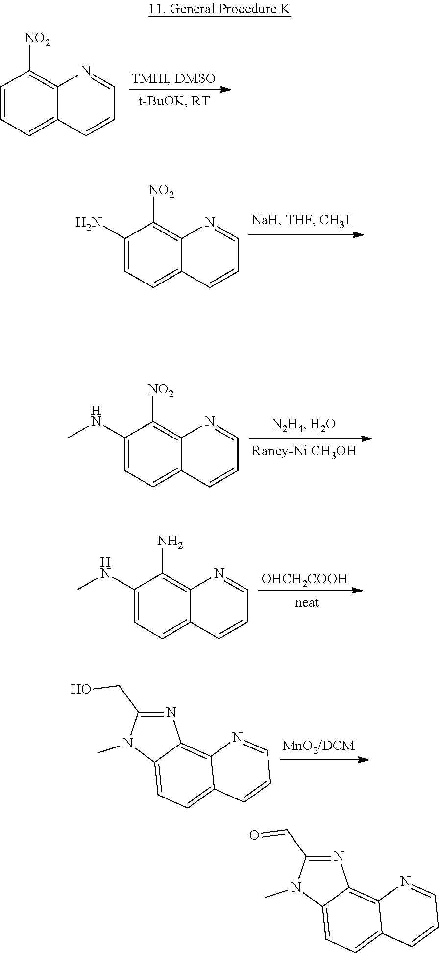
C1=CC=C2C(=C1[NO2])N=CC=C2.C1(N)=CC=C2C(=C1[NO2])N=CC=C2.C1(NC)=CC=C2C(=C1[NO2])N=CC=C2.[OHCH2COOH].C1(NC)=CC=C2C(=C1N)N=CC=C2.C1(CO)=NC2=C3C(=CC=C2N1C)C=CC=N3.C1(C=O)=NC2=C3C(=CC=C2N1C)C=CC=N3
